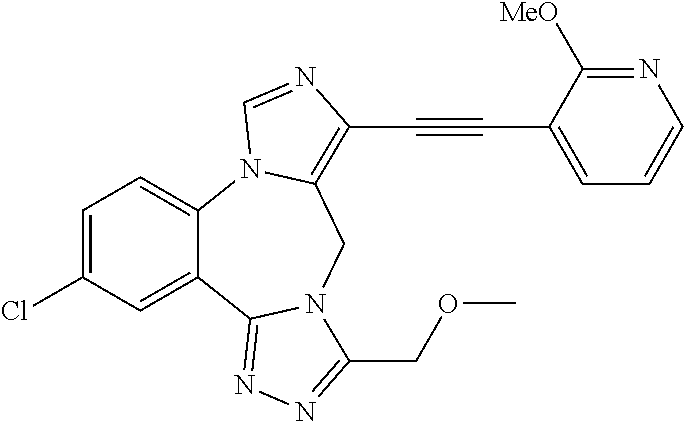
C1=C(Cl)C=C2C(=C1)N1C(=C(C#CC3=CC=CN=C3[MeO])N=C1)CN1C2=NN=C1COC
